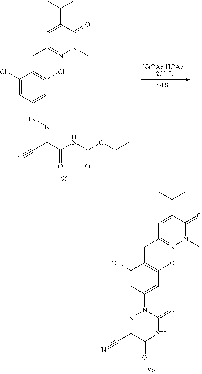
C1(Cl)=CC(N2N=C(C#N)C(=O)NC2=O)=CC(Cl)=C1CC1=NN(C)C(=O)C(C(C)C)=C1.C1(Cl)=CC(NN=C(C#N)C(NC(OCC)=O)=O)=CC(Cl)=C1CC1=NN(C)C(=O)C(C(C)C)=C1
